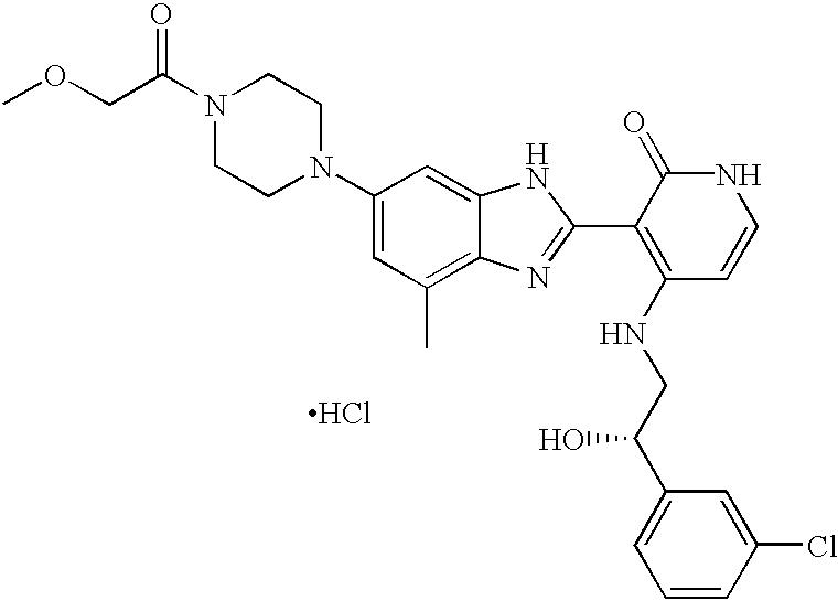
C1(N2CCN(C(=O)COC)CC2)=CC(C)=C2C(=C1)NC(C1=C(NCC(C3=CC=CC(Cl)=C3)O)C=CNC1=O)=N2.Cl
